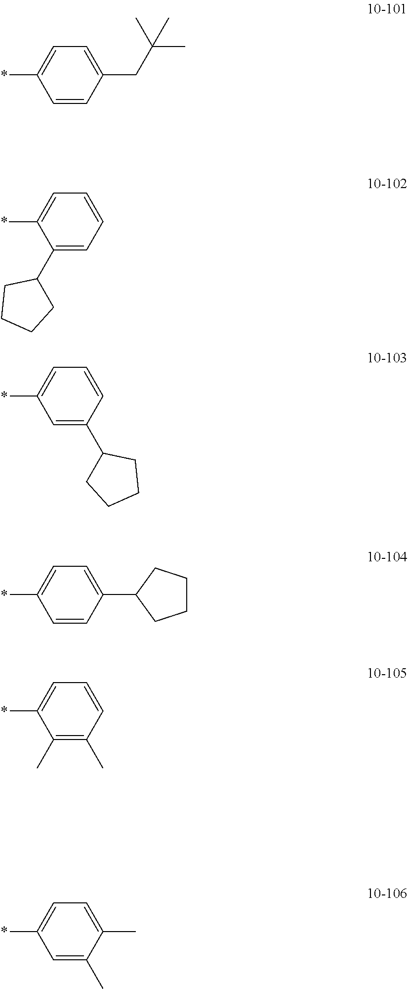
C1(C)=C(C)C=CC=C1*.C1(C)=CC(*)=CC=C1C.C1=CC(CC(C)(C)C)=CC=C1*.C1(C2CCCC2)=CC=CC=C1*.C1(C2CCCC2)=CC(*)=CC=C1.C1=CC(C2CCCC2)=CC=C1*
